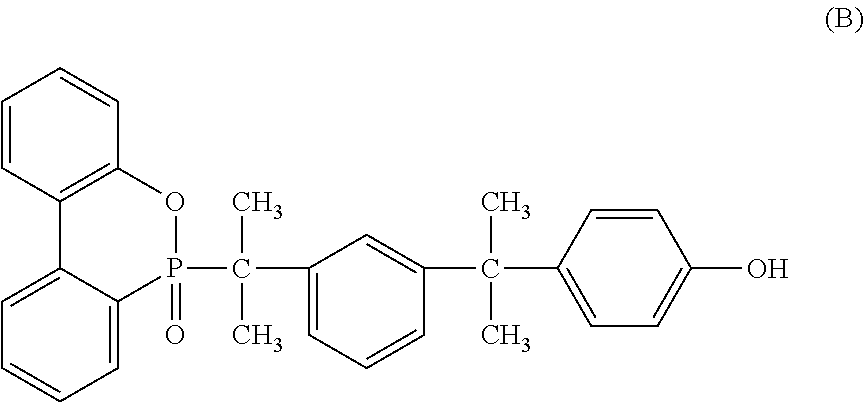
C1=CC=CC2=C1C1=CC=CC=C1P(C(C1=CC=CC(C(C3=CC=C(O)C=C3)(C)C)=C1)(C)C)(=O)O2
